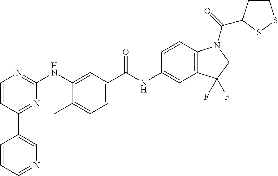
C1(C2=CN=CC=C2)=NC(NC2=CC(C(NC3=CC4=C(C=C3)N(C(=O)C3CCSS3)CC4(F)F)=O)=CC=C2C)=NC=C1
